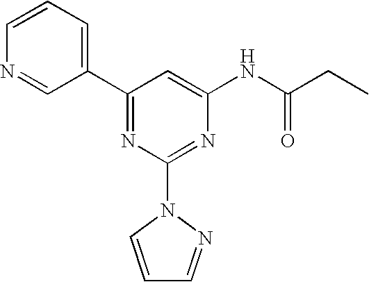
C1(C2=NC(N3C=CC=N3)=NC(NC(CC)=O)=C2)=CC=CN=C1
